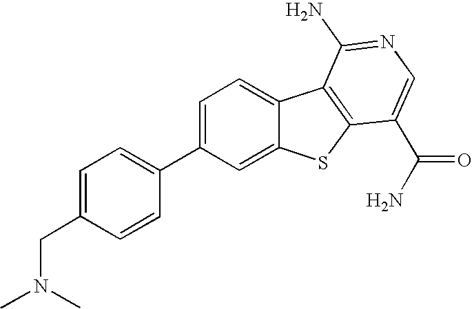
C12=CC=C(C3=CC=C(CN(C)C)C=C3)C=C1SC1=C2C(N)=NC=C1C(N)=O
